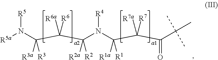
[R5a]N(C(C(C(N(C(C(C(C(C)(C)C)=O)([R7a])[R7])([R1a])[R1])[R4])([R2a])[R2])([R6a])[R6])([R3])[R3a])[R5]
